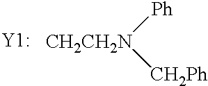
[CH2CH2N]([Ph])[CH2Ph]
